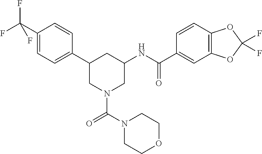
C1(C(F)(F)F)=CC=C(C2CN(C(N3CCOCC3)=O)CC(NC(C3=CC4=C(C=C3)OC(F)(F)O4)=O)C2)C=C1
